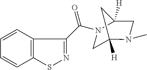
C1C2([H])N(C)CC([H])(C2)N1C(=O)C1=NSC2=C1C=CC=C2
